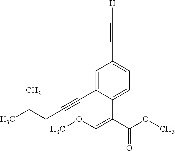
C1=C(C#CCC(C)C)C(C(C(OC)=O)=COC)=CC=C1C#C[H]
